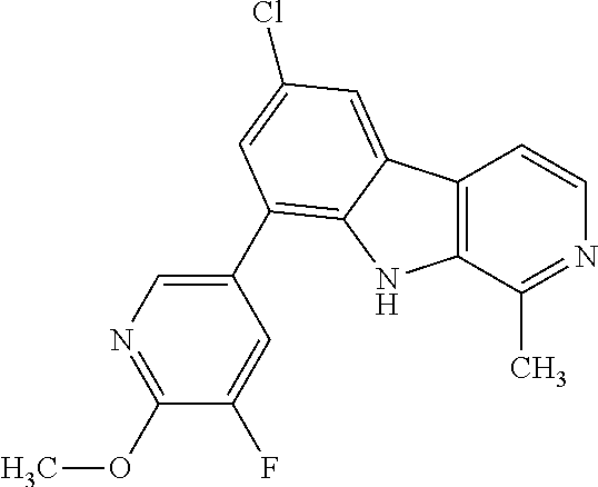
C12=C(C(C)=NC=C1)NC1=C(C3=CN=C(OC)C(F)=C3)C=C(Cl)C=C21
